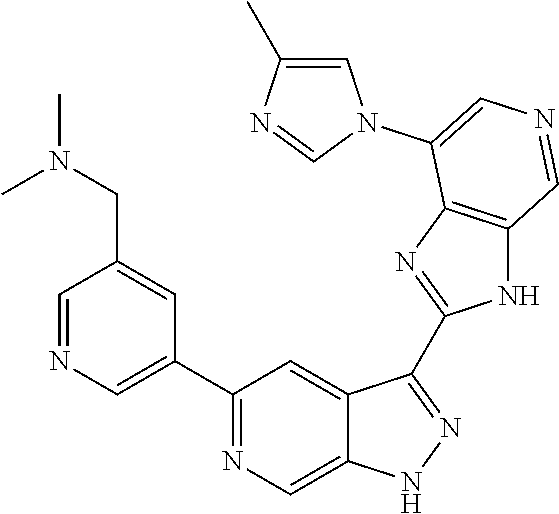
C1(C2=CN=CC(CN(C)C)=C2)=NC=C2C(=C1)C(C1=NC3=C(N1)C=NC=C3N1C=C(C)N=C1)=NN2
